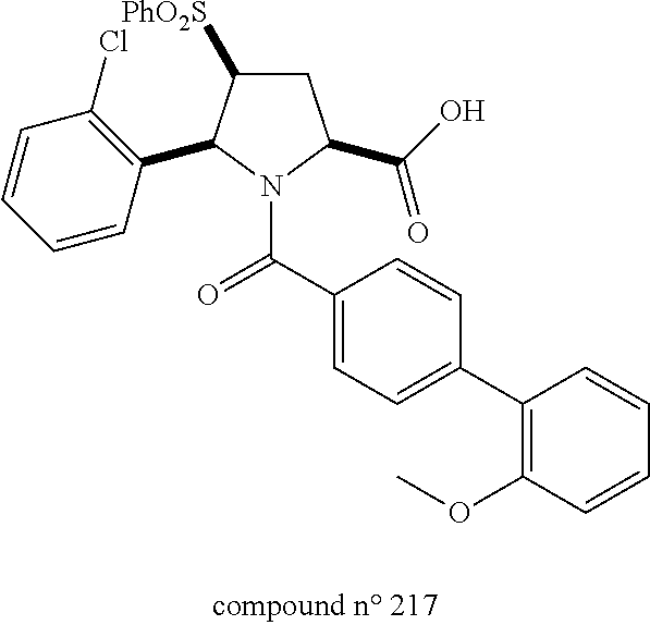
C1=CC(C2C([PhO2S])CC(C(=O)O)N2C(=O)C2=CC=C(C3=C(OC)C=CC=C3)C=C2)=C(Cl)C=C1
